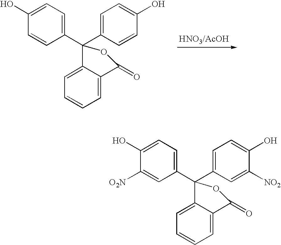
C1(C2(C3=CC=C(O)C=C3)OC(=O)C3=CC=CC=C23)=CC=C(O)C=C1.C1(C2(C3=CC=C(O)C([O2N])=C3)OC(=O)C3=CC=CC=C23)=CC=C(O)C([NO2])=C1
